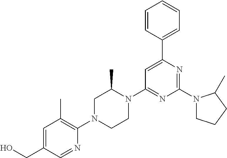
OCC1=CC(C)=C(N2CCN(C3=NC(N4CCCC4C)=NC(C4=CC=CC=C4)=C3)C(C)C2)N=C1
